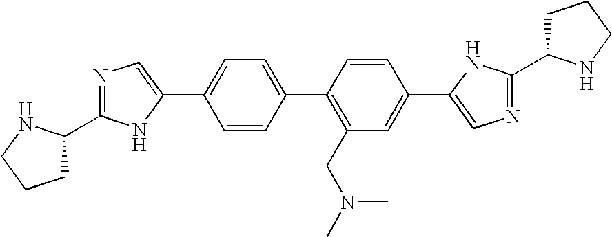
C1=CC(C2=C(CN(C)C)C=C(C3=CN=C(C4CCCN4)N3)C=C2)=CC=C1C1=CN=C(C2CCCN2)N1
